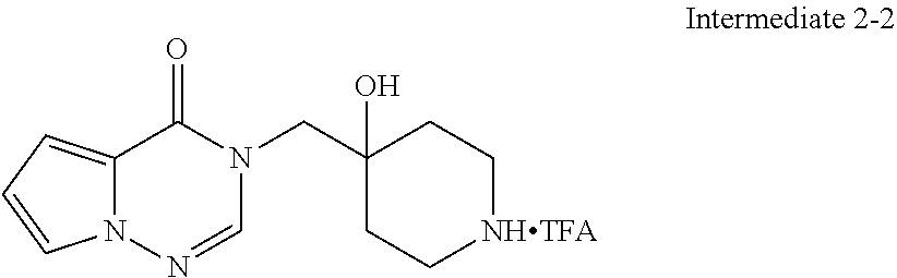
C12=CC=CN1N=CN(CC1(O)CC[NHTFA]CC1)C2=O
